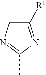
C1([R1])=NC(C)=NC1
